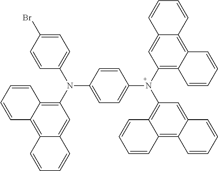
C1=C(N(C2=C3C(=C4C(=C2)C=CC=C4)C=CC=C3)C2=CC=C(Br)C=C2)C=CC(N(C2=C3C(=C4C(=C2)C=CC=C4)C=CC=C3)C2=C3C(=C4C(=C2)C=CC=C4)C=CC=C3)=C1
